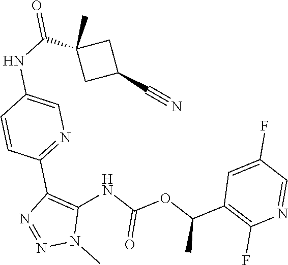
C1(F)=CC(C(OC(NC2=C(C3=NC=C(NC(=O)C4(C)CC(C#N)C4)C=C3)N=NN2C)=O)C)=C(F)N=C1
